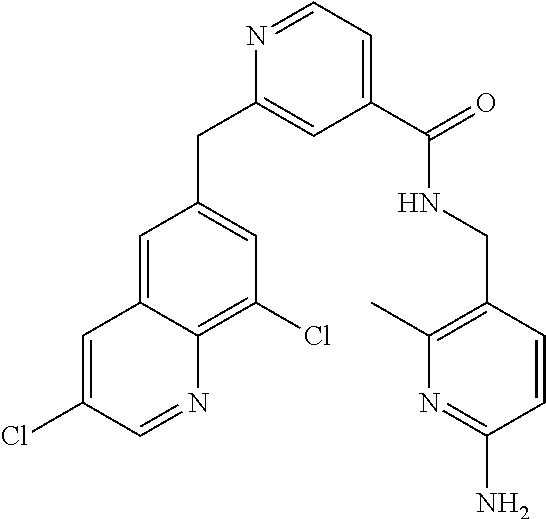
C1=C(Cl)C=NC2=C(Cl)C=C(CC3=CC(C(NCC4=C(C)N=C(N)C=C4)=O)=CC=N3)C=C12
